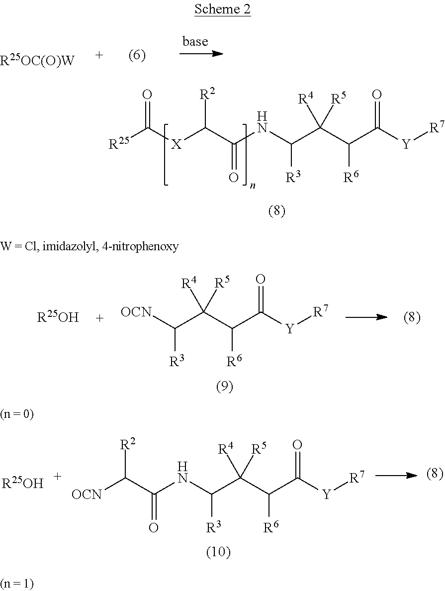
[R25OC(O)W].[OCN]C(C(C(C([Y][R7])=O)[R6])([R4])[R5])[R3].[R25OH].N(C(C(C(C([Y][R7])=O)[R6])([R4])[R5])[R3])C(C([OCN])[R2])=O.[R25OH].C([X]C(C(NC(C(C(C([Y][R7])=O)[R6])([R4])[R5])[R3])=O)[R2])([R25])=O
